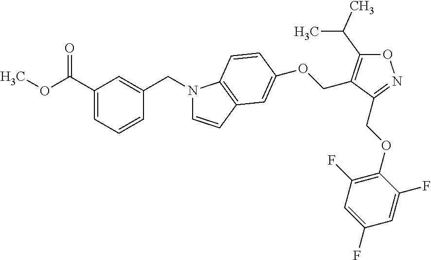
C(C1=CC=CC(CN2C=CC3=C2C=CC(OCC2=C(C(C)C)ON=C2COC2=C(F)C=C(F)C=C2F)=C3)=C1)(=O)OC
